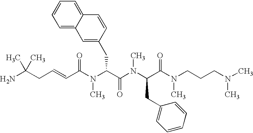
C(=CC(N(C(C(N(C(C(N(CCCN(C)C)C)=O)CC1=CC=CC=C1)C)=O)CC1=CC2=CC=CC=C2C=C1)C)=O)CC(N)(C)C
